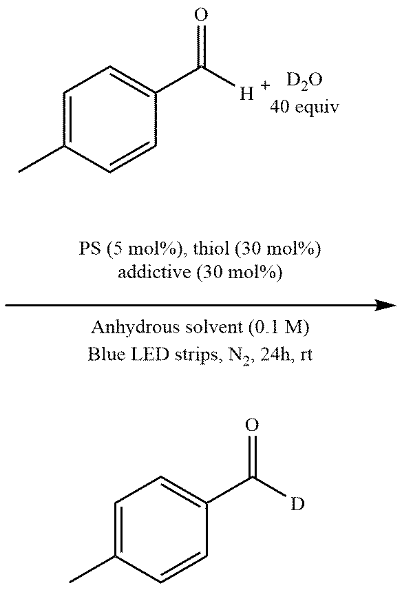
C1=C(C)C=CC(C([H])=O)=C1.C1=C(C)C=CC(C([D])=O)=C1
